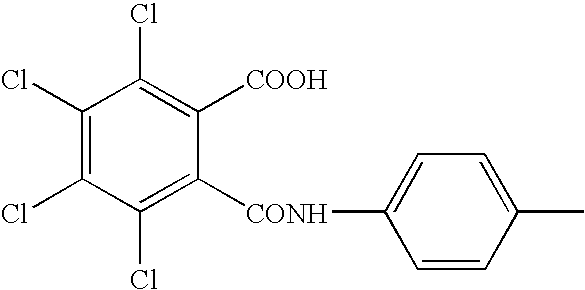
C1(Cl)=C(Cl)C(Cl)=C([CONH]C2=CC=C(C)C=C2)C([COOH])=C1Cl
